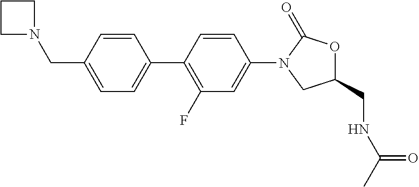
C1(CN2CCC2)=CC=C(C2=C(F)C=C(N3CC(CNC(C)=O)OC3=O)C=C2)C=C1
